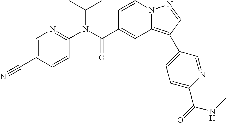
C1=CN2C(=C(C3=CC=C(C(=O)NC)N=C3)C=N2)C=C1C(N(C1=NC=C(C#N)C=C1)C(C)C)=O
